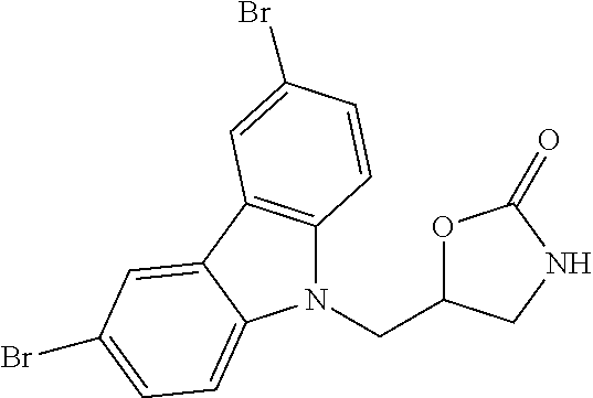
N1(CC2OC(=O)NC2)C2=C(C3=CC(Br)=CC=C13)C=C(Br)C=C2
